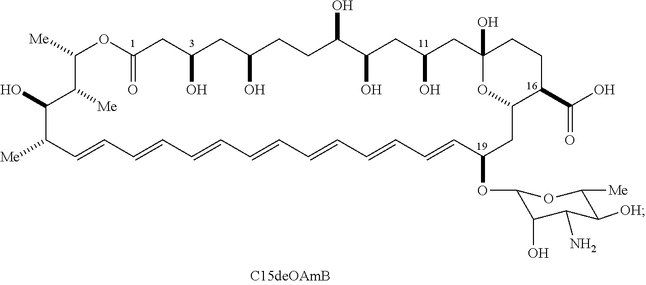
C1([Me])C([Me])C(O)C([Me])C=CC=CC=CC=CC=CC=CC=CC(OC2C(O)C(N)C([OH])C([Me])O2)CC2OC(O)(CC(O)CC(O)C(O)CCC(O)CC(O)CC(=O)O1)CCC2C(O)=O
